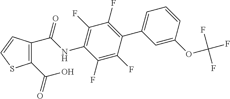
C1(C(=O)O)=C(C(NC2=C(F)C(F)=C(C3=CC=CC(OC(F)(F)F)=C3)C(F)=C2F)=O)C=CS1
